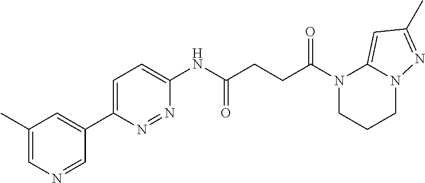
N1(C(CCC(NC2=CC=C(C3=CC(C)=CN=C3)N=N2)=O)=O)CCCN2C1=CC(C)=N2
